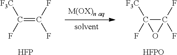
C(=C(F)F)(F)[F3C].C1(F)([F3C])C(F)(F)O1.[HFP].[HFPO]
